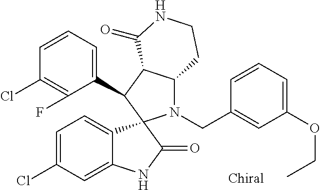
C1(C2C3C(N(CC4=CC(OCC)=CC=C4)C24C2=CC=C(Cl)C=C2NC4=O)CCNC3=O)=CC=CC(Cl)=C1F
